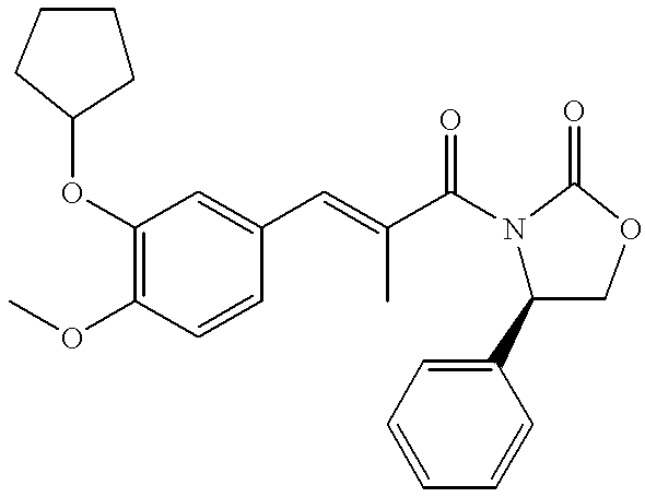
C1CC(OC2=C(OC)C=CC(C=C(C(N3C(C4=CC=CC=C4)COC3=O)=O)C)=C2)CC1
